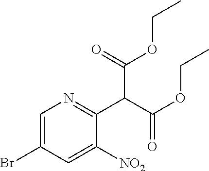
C1=C(Br)C=C([NO2])C(C(C(OCC)=O)C(OCC)=O)=N1
